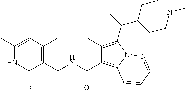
C1(C)=CC(C)=C(CNC(C2=C3N(C(C(C)C4CCN(C)CC4)=C2C)N=CC=C3)=O)C(=O)N1
